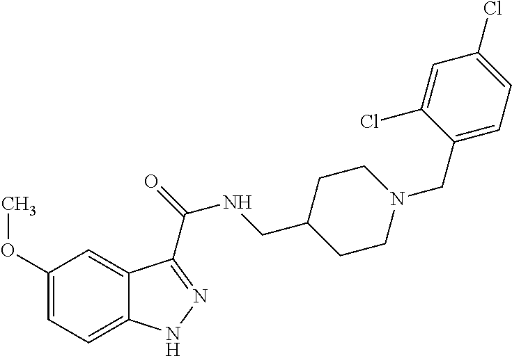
C1(OC)=CC=C2C(=C1)C(C(=O)NCC1CCN(CC3=CC=C(Cl)C=C3Cl)CC1)=NN2
